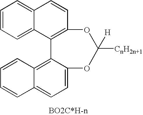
C1=CC=C2C(=C1)C=CC1=C2C2=C3C(=CC=C2OC([CnH2n+1])([H])O1)C=CC=C3
